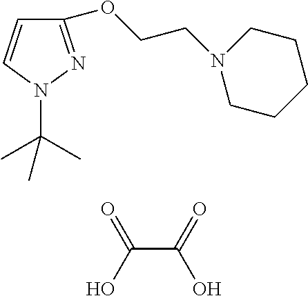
C1(OCCN2CCCCC2)=NN(C(C)(C)C)C=C1.C(C(=O)O)(O)=O
